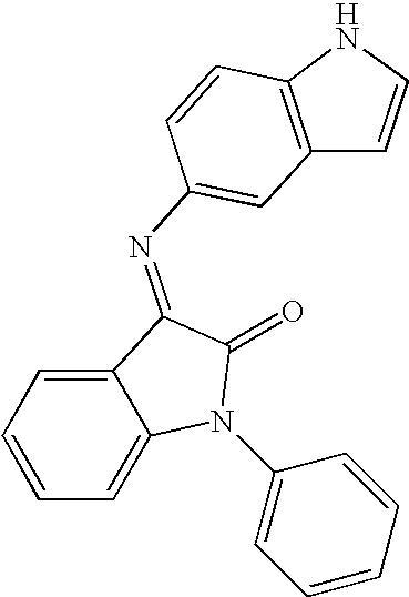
C12=C(NC=C1)C=CC(N=C1C3=CC=CC=C3N(C3=CC=CC=C3)C1=O)=C2
